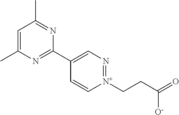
C1=C(C)N=C(C2=CN=[N+](CCC(=O)[O-])C=C2)N=C1C
